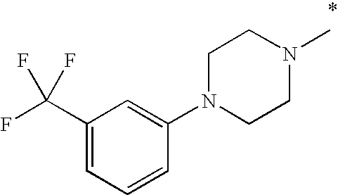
C1(C(F)(F)F)=CC=CC(N2CCN(C)CC2)=C1
